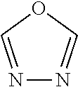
N1=COC=N1
